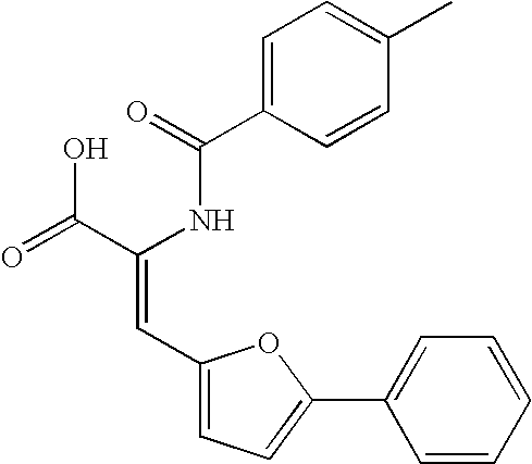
C1=C(C(=O)NC(C(=O)O)=CC2=CC=C(C3=CC=CC=C3)O2)C=CC(C)=C1
